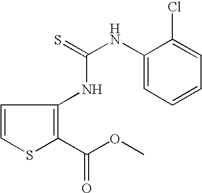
C1=CSC(C(OC)=O)=C1NC(NC1=CC=CC=C1Cl)=S
